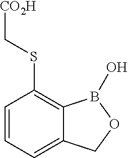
C1=CC=C2C(=C1SC[CO2H])B(O)OC2
